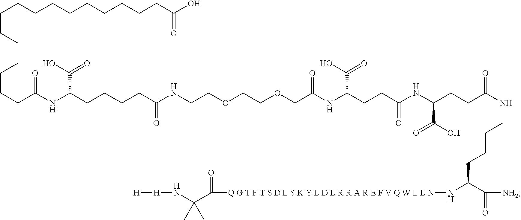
[H][H]NC(C(=O)[Q G T F T S D L S K Y L D L R R A R E F V Q W L L N]NC(CCCCNC(=O)CCC(NC(CCC(NC(COCCOCCNC(CCCCC(NC(CCCCCCCCCCCCCCCCC(O)=O)=O)C(O)=O)=O)=O)C(O)=O)=O)C(O)=O)C([NH2])=O)(C)C
